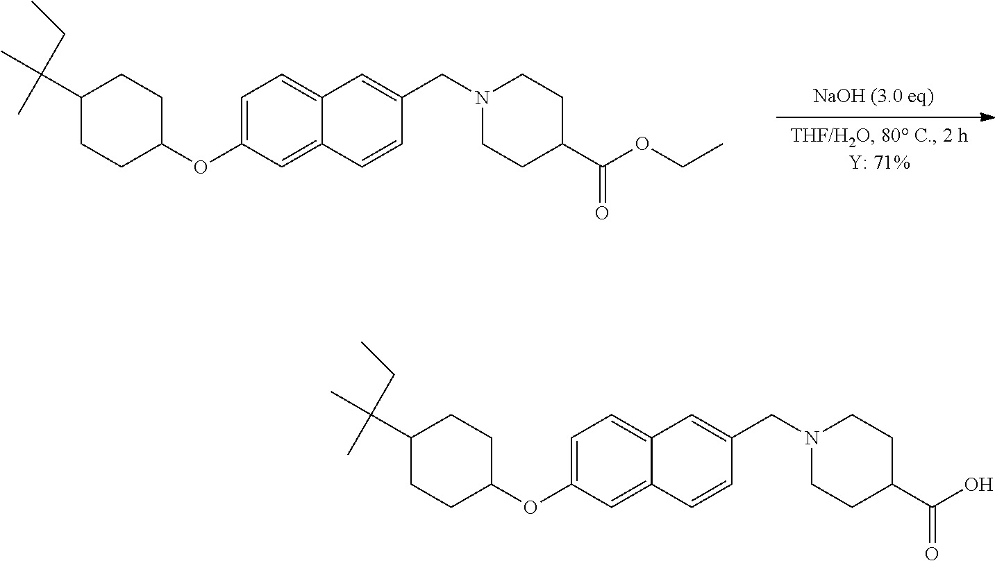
C1=C(OC2CCC(C(CC)(C)C)CC2)C=C2C(=C1)C=C(CN1CCC(C(OCC)=O)CC1)C=C2.C1=C(OC2CCC(C(CC)(C)C)CC2)C=C2C(=C1)C=C(CN1CCC(C(O)=O)CC1)C=C2
